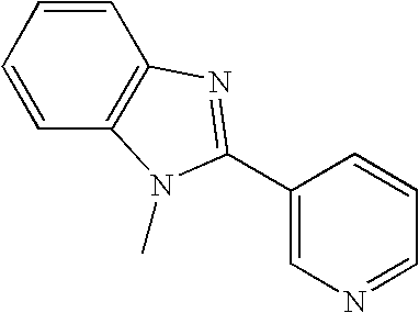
C1=CC=CC2=C1N(C)C(C1=CN=CC=C1)=N2
